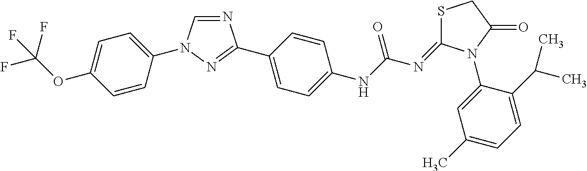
C1=C(OC(F)(F)F)C=CC(N2C=NC(C3=CC=C(NC(N=C4SCC(=O)N4C4=CC(C)=CC=C4C(C)C)=O)C=C3)=N2)=C1
